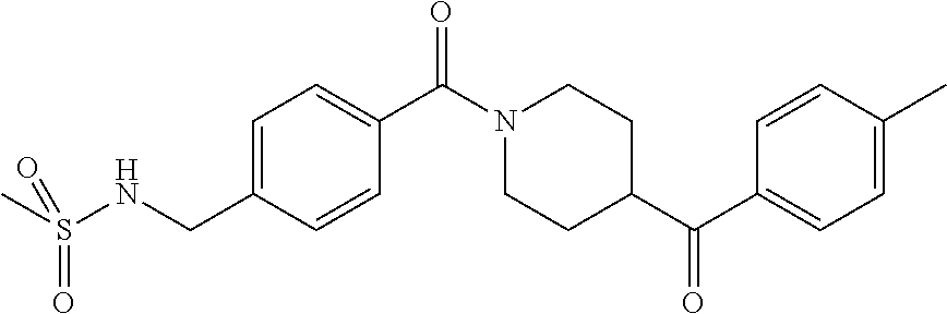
C1=C(CNS(C)(=O)=O)C=CC(C(N2CCC(C(C3=CC=C(C)C=C3)=O)CC2)=O)=C1
